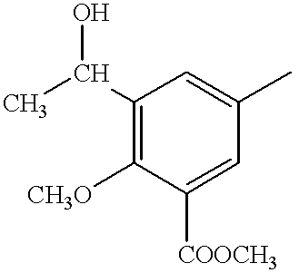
CC(C1=C([CH3O])C([COOCH3])=CC(C)=C1)O
